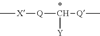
C[X][Q]C([Y])[Q]C
